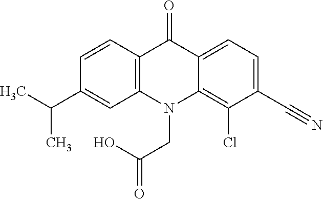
C12=C(N(CC(O)=O)C3=C(Cl)C(C#N)=CC=C3C1=O)C=C(C(C)C)C=C2
